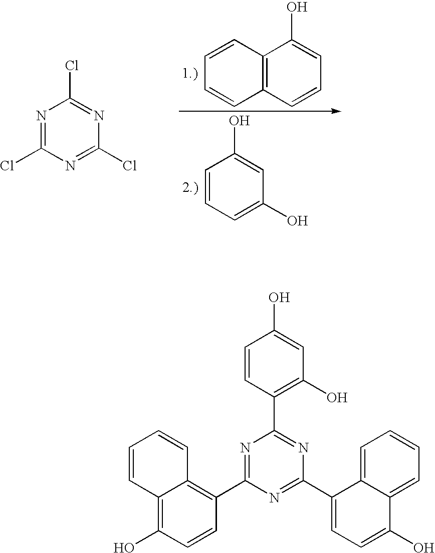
C1=CC2=C(C=C1)C=CC=C2O.N1=C(Cl)N=C(Cl)N=C1Cl.C1=CC=C(O)C=C1O.C1=CC2=C(O)C=CC(C3=NC(C4=C(O)C=C(O)C=C4)=NC(C4=CC=C(O)C5=CC=CC=C45)=N3)=C2C=C1
